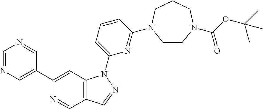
N1=CC2=C(C=C1C1=CN=CN=C1)N(C1=CC=CC(N3CCN(C(OC(C)(C)C)=O)CCC3)=N1)N=C2
